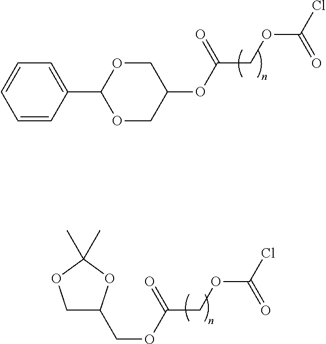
C1=CC(C2OCC(OC(=O)COC(Cl)=O)CO2)=CC=C1.O(C(=O)COC(=O)Cl)CC1COC(C)(C)O1
